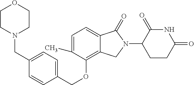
O(C1=C2C(=CC=C1C)C(=O)N(C1C(=O)NC(=O)CC1)C2)CC1=CC=C(CN2CCOCC2)C=C1
